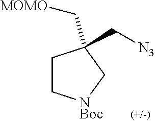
C1C[NBoc]CC1(C[MOMO])C[N3]
